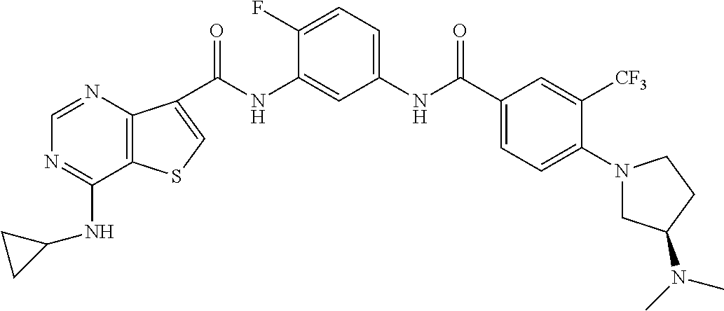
C(NC1=CC(NC(C2=CC=C(N3CC(N(C)C)CC3)C([CF3])=C2)=O)=CC=C1F)(=O)C1=CSC2=C1N=CN=C2NC1CC1
